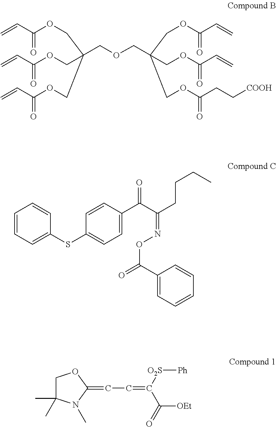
C=CC(OCC(COC(C=C)=O)(COCC(COC(C=C)=O)(COC(C=C)=O)COC(CC[COOH])=O)COC(C=C)=O)=O.C1=CC=C(SC2=CC=C(C(C(CCCC)=NOC(=O)C3=CC=CC=C3)=O)C=C2)C=C1.C1C(C)(C)N(C)C(=CC=C([O2S][Ph])C(=O)[OEt])O1
